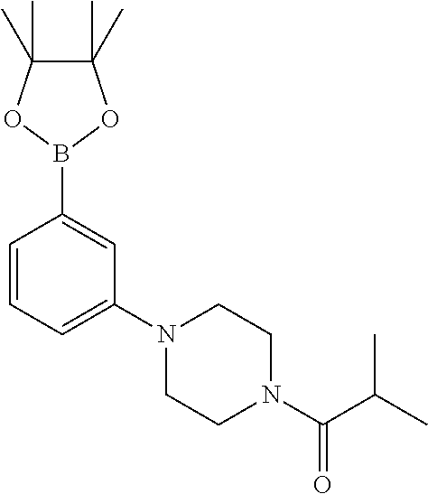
C1=CC=C(N2CCN(C(C(C)C)=O)CC2)C=C1B1OC(C)(C)C(C)(C)O1
